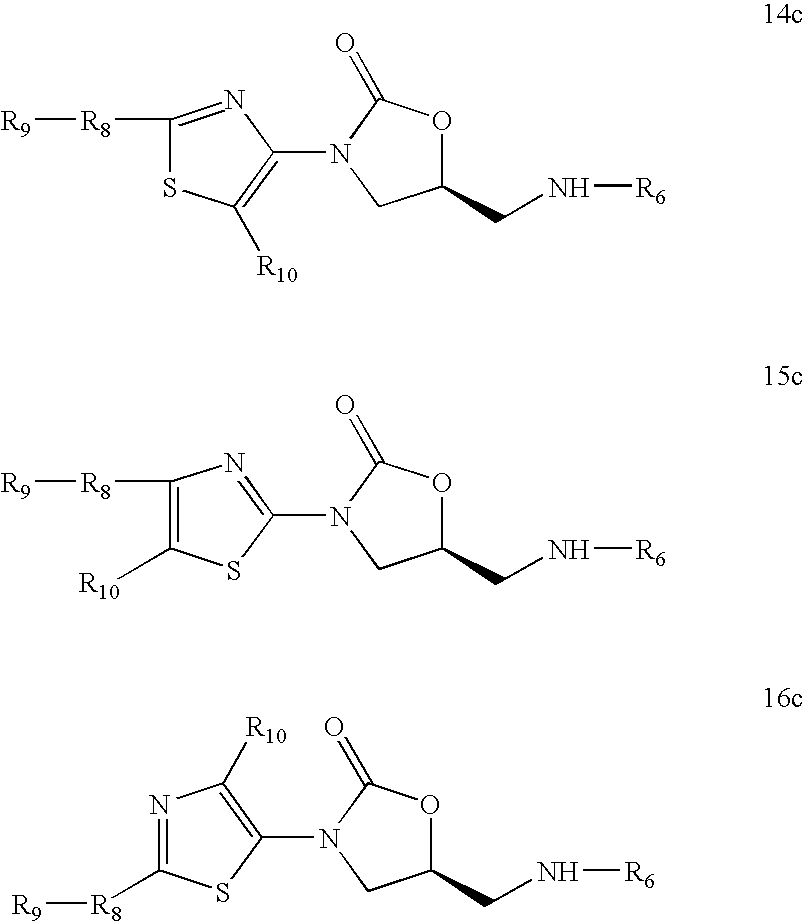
C1(N2CC(CN[R6])OC2=O)=C([R10])SC([R8][R9])=N1.C1(N2CC(CN[R6])OC2=O)=NC([R8][R9])=C([R10])S1.C1(N2CC(CN[R6])OC2=O)=C([R10])N=C([R8][R9])S1
